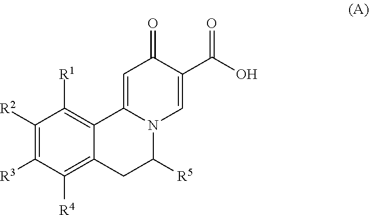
C1([R2])=C([R3])C([R4])=C2C(=C1[R1])C1=CC(=O)C(C(O)=O)=CN1C([R5])C2
